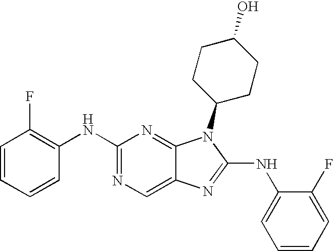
C1(NC2=C(F)C=CC=C2)=NC=C2C(=N1)N(C1CCC(O)CC1)C(NC1=CC=CC=C1F)=N2
